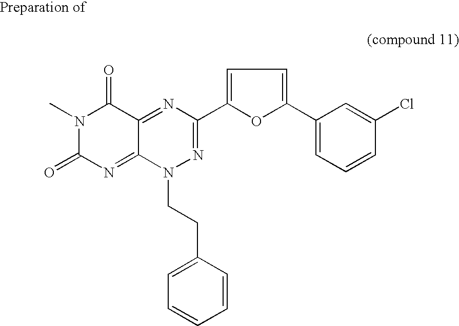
N1(C)C(=O)N=C2C(=NC(C3=CC=C(C4=CC=CC(Cl)=C4)O3)=NN2CCC2=CC=CC=C2)C1=O
